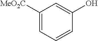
C1([MeO2C])=CC=CC(O)=C1
